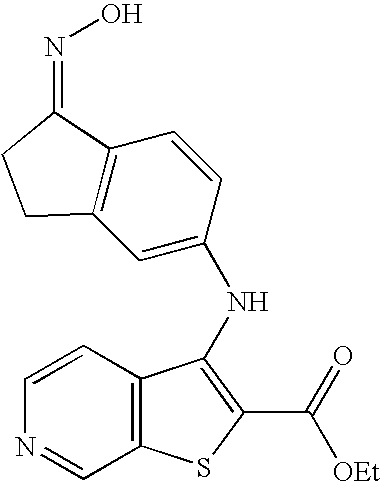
N1=CC2=C(C=C1)C(NC1=CC3=C(C=C1)C(=NO)CC3)=C(C(=O)[OEt])S2
